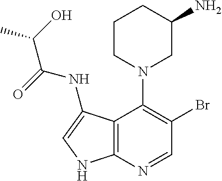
C12=C(N=CC(Br)=C1N1CC(N)CCC1)NC=C2NC(C(O)C)=O
